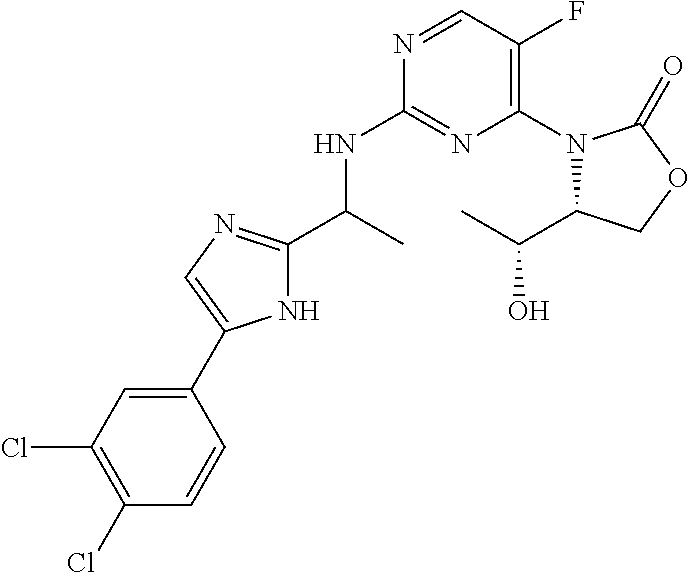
CC(NC1=NC(N2C(C(O)C)COC2=O)=C(F)C=N1)C1=NC=C(C2=CC(Cl)=C(Cl)C=C2)N1
